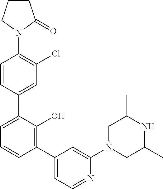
C1(N2C(=O)CCC2)=C(Cl)C=C(C2=CC=CC(C3=CC=NC(N4CC(C)NC(C)C4)=C3)=C2O)C=C1
